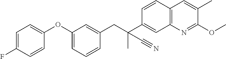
C12=C(N=C(OC)C(C)=C1)C=C(C(CC1=CC(OC3=CC=C(F)C=C3)=CC=C1)(C)C#N)C=C2
